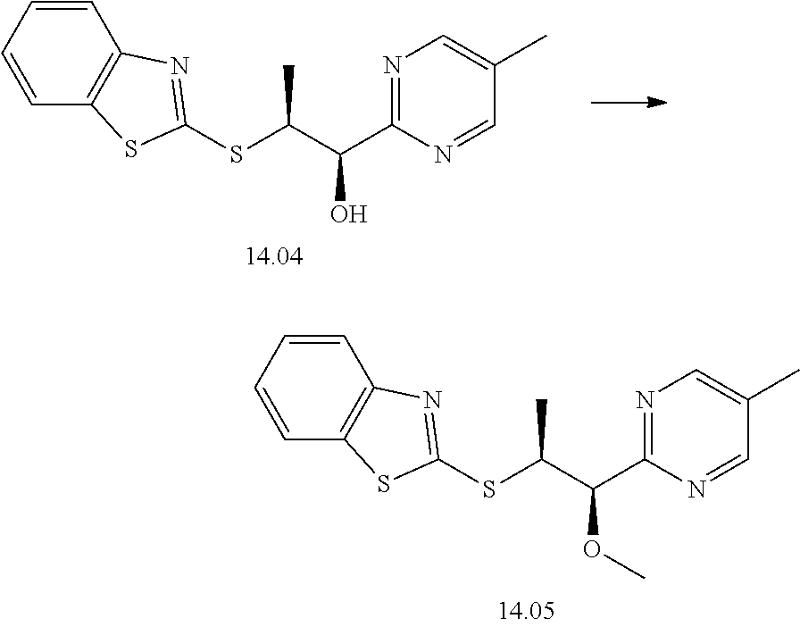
N1=C(C(C(SC2=NC3=C(C=CC=C3)S2)C)O)N=CC(C)=C1.N1=C(C(C(SC2=NC3=C(C=CC=C3)S2)C)OC)N=CC(C)=C1
